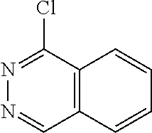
C12=C(C(Cl)=NN=C1)C=CC=C2
